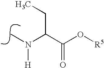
N(C)(C(C(O[R5])=O)CC)[H]
